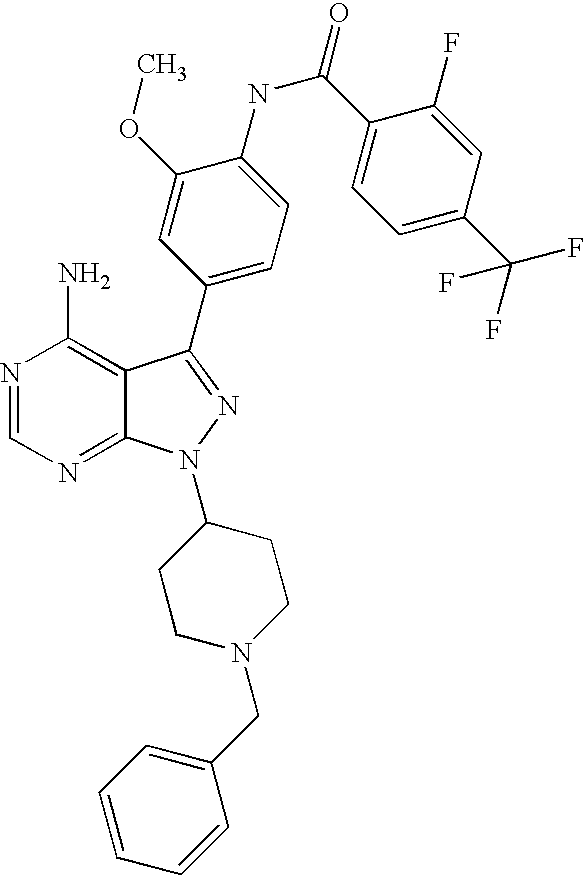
N1=CN=C2C(=C1N)C(C1=CC=C(NC(C3=CC=C(C(F)(F)F)C=C3F)=O)C(OC)=C1)=NN2C1CCN(CC2=CC=CC=C2)CC1
